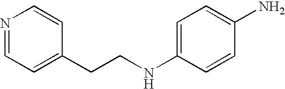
N1=CC=C(CCNC2=CC=C(N)C=C2)C=C1
